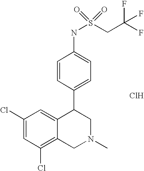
C1(Cl)=C2C(=CC(Cl)=C1)C(C1=CC=C(NS(=O)(=O)CC(F)(F)F)C=C1)CN(C)C2.Cl
